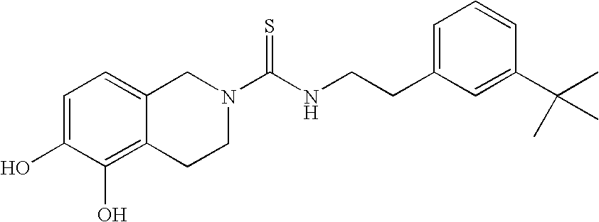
C1=C(O)C(O)=C2C(=C1)CN(C(NCCC1=CC=CC(C(C)(C)C)=C1)=S)CC2
